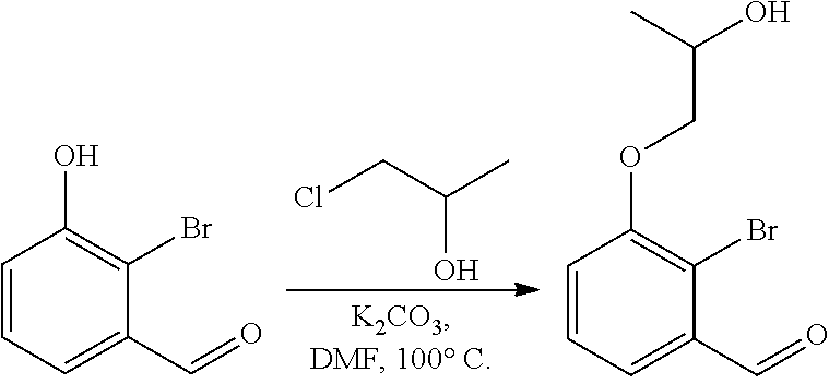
ClCC(C)O.C1=CC=C(C=O)C(Br)=C1O.C1=CC=C(C=O)C(Br)=C1OCC(O)C
